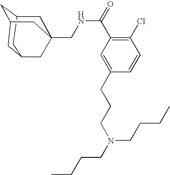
C1C2CC3CC(CC1(CNC(C1=C(Cl)C=CC(CCCN(CCCC)CCCC)=C1)=O)C3)C2
